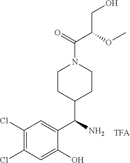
O(C)C(C(=O)N1CCC(C(C2=CC(Cl)=C(Cl)C=C2O)N)CC1)CO.[TFA]
